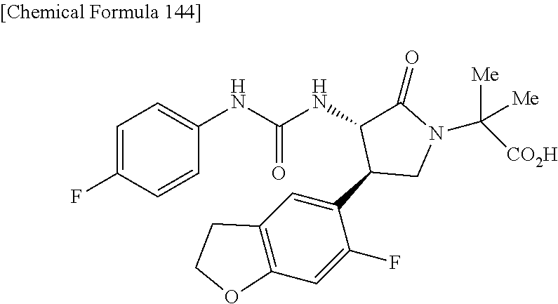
C1=C(F)C=CC(NC(NC2C(C3=CC4=C(C=C3F)OCC4)CN(C([CO2H])([Me])[Me])C2=O)=O)=C1
